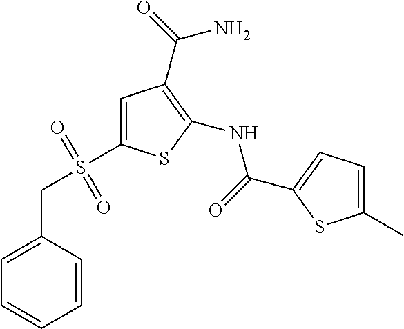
C1(NC(=O)C2=CC=C(C)S2)=C(C(N)=O)C=C(S(CC2=CC=CC=C2)(=O)=O)S1
